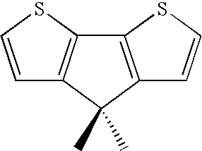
C1=CSC2=C1C(C)(C)C1=C2SC=C1
